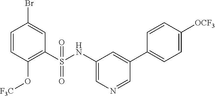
C1=CC(O[F3C])=C(S(NC2=CN=CC(C3=CC=C([OCF3])C=C3)=C2)(=O)=O)C=C1Br
